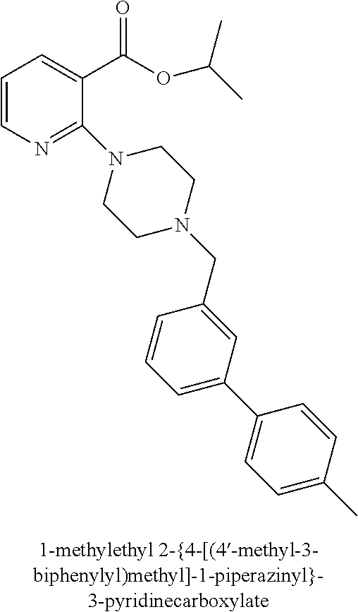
C1=CN=C(N2CCN(CC3=CC(C4=CC=C(C)C=C4)=CC=C3)CC2)C(C(OC(C)C)=O)=C1
